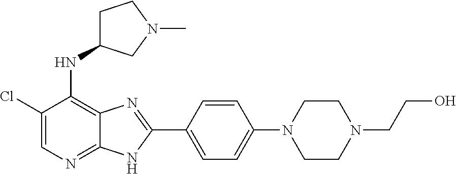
C1(Cl)=CN=C2C(=C1NC1CCN(C)C1)N=C(C1=CC=C(N3CCN(CCO)CC3)C=C1)N2
